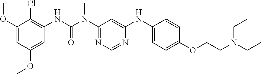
C1(OC)=CC(OC)=CC(NC(N(C2=NC=NC(NC3=CC=C(OCCN(CC)CC)C=C3)=C2)C)=O)=C1Cl
